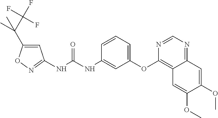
C1=C(C(C(F)(F)F)(C)C)ON=C1NC(NC1=CC(OC2=C3C(=NC=N2)C=C(OC)C(OC)=C3)=CC=C1)=O
